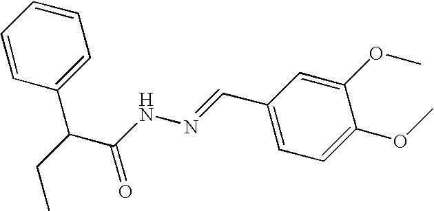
C(C(C(NN=CC1=CC=C(OC)C(OC)=C1)=O)C1=CC=CC=C1)C
